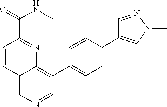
C1=CC2=CN=CC(C3=CC=C(C4=CN(C)N=C4)C=C3)=C2N=C1C(=O)NC
